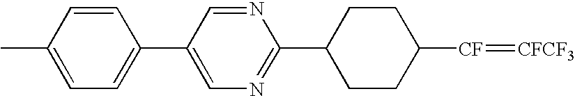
C1CC([CF]=[CFCF3])CCC1C1=NC=C(C2=CC=C(C)C=C2)C=N1
